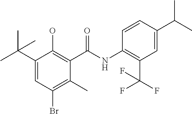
C1(C(C)(C)C)=CC(Br)=C(C)C(C(NC2=C(C(F)(F)F)C=C(C(C)C)C=C2)=O)=C1O
